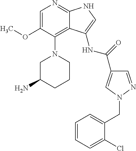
C1=C(OC)C(N2CC(N)CCC2)=C2C(=N1)NC=C2NC(C1=CN(CC2=CC=CC=C2Cl)N=C1)=O
